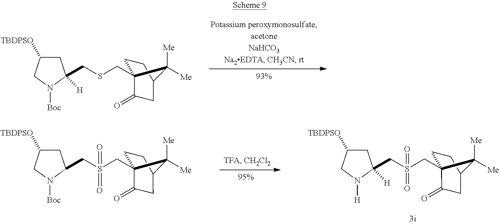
C1C([TBDPSO])CN([Boc])C1(CSCC12CCC(CC1=O)C2([Me])[Me])[H].C1C([TBDPSO])CN([Boc])C1CS(CC12CCC(CC1=O)C2([Me])[Me])(=O)=O.C1C([TBDPSO])CN([H])C1(CS(CC12CCC(CC1=O)C2([Me])[Me])(=O)=O)[H]
